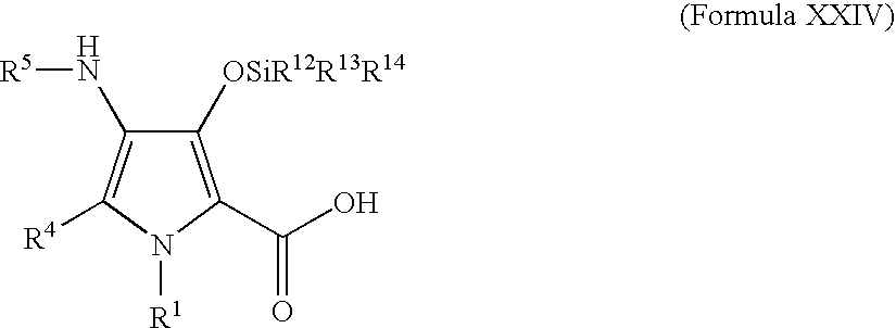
C1([OSiR12R13R14])=C(C(O)=O)N([R1])C([R4])=C1N[R5]
